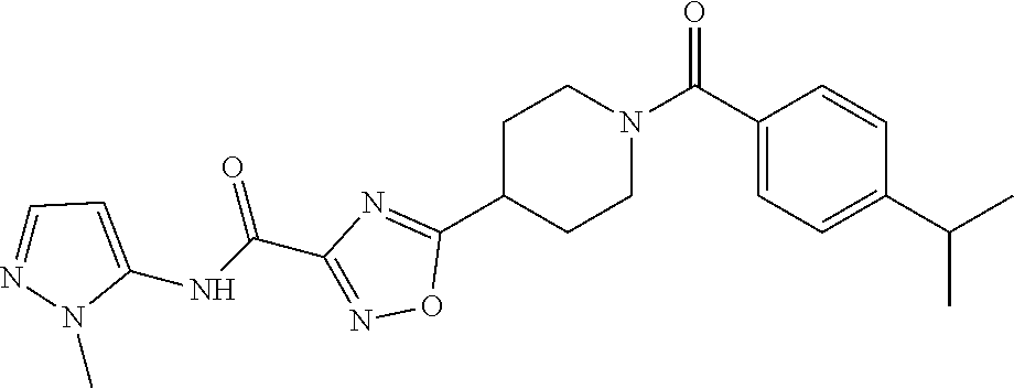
C1(C(N2CCC(C3=NC(C(=O)NC4=CC=NN4C)=NO3)CC2)=O)=CC=C(C(C)C)C=C1
